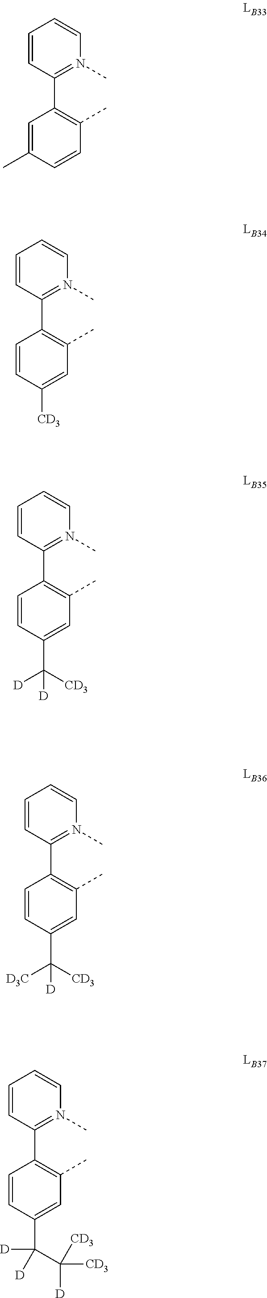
C1=CC(C2=C(C)C=CC(C)=C2)=N(C)C=C1.C1=CC(C2=C(C)C=C([CD3])C=C2)=N(C)C=C1.C1=CC(C2=C(C)C=C(C([CD3])([D3C])[D])C=C2)=N(C)C=C1.C1=CC(C2=C(C)C=C(C([CD3])([D])[D])C=C2)=N(C)C=C1.C1=CC(C2=C(C)C=C(C(C([CD3])([D])[CD3])([D])[D])C=C2)=N(C)C=C1
